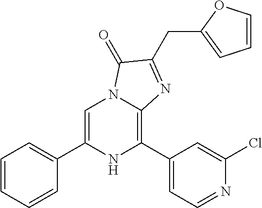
C1=C(C2=CC=CC=C2)NC(C2=CC=NC(Cl)=C2)=C2N1C(=O)C(CC1=CC=CO1)=N2
